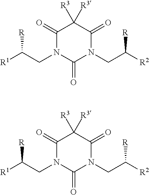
[R1]C(CN1C(=O)N(CC([R2])[R])C(=O)C([R3])([R3])C1=O)[R].[R1]C(CN1C(=O)N(CC([R2])[R])C(=O)C([R3])([R3])C1=O)[R]
